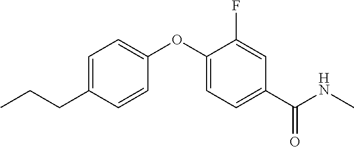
C1=C(CCC)C=CC(OC2=CC=C(C(NC)=O)C=C2F)=C1
